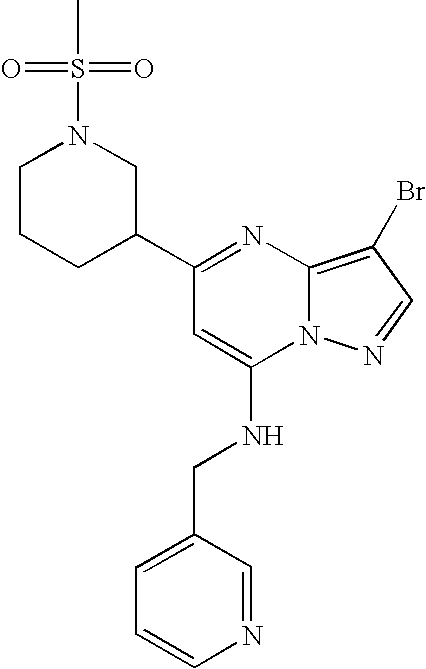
C1=CN=CC(CNC2=CC(C3CN(S(=O)(=O)C)CCC3)=NC3=C(Br)C=NN23)=C1
